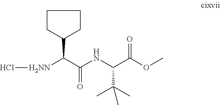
C1CC(C(C(NC(C(OC)=O)C(C)(C)C)=O)[H2NN]Cl)CC1
